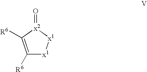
C1([R6])=C([R6])[x2](=O)[x1][x1]1
